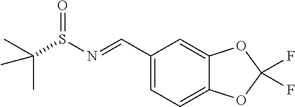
C1(C=NS(C(C)(C)C)=O)=CC=C2C(=C1)OC(F)(F)O2
